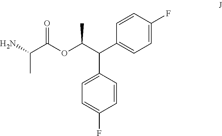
C(C(OC(C(C1=CC=C(F)C=C1)C1=CC=C(F)C=C1)C)=O)(C)N
